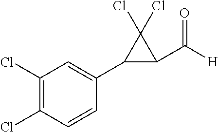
C1(Cl)=C(Cl)C=C(C2C(C([H])=O)C2(Cl)Cl)C=C1
